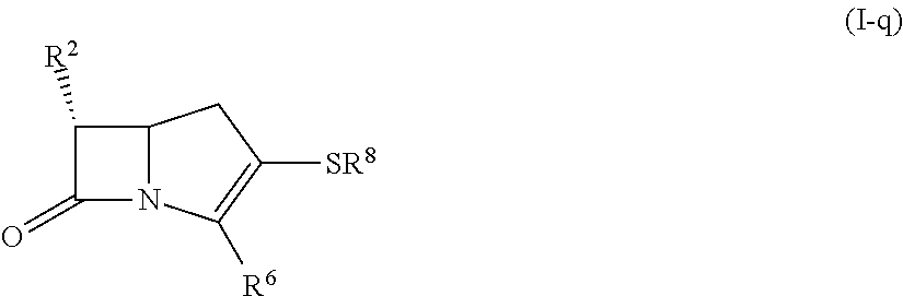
C1([R2])C(=O)N2C1CC([SR8])=C2[R6]
